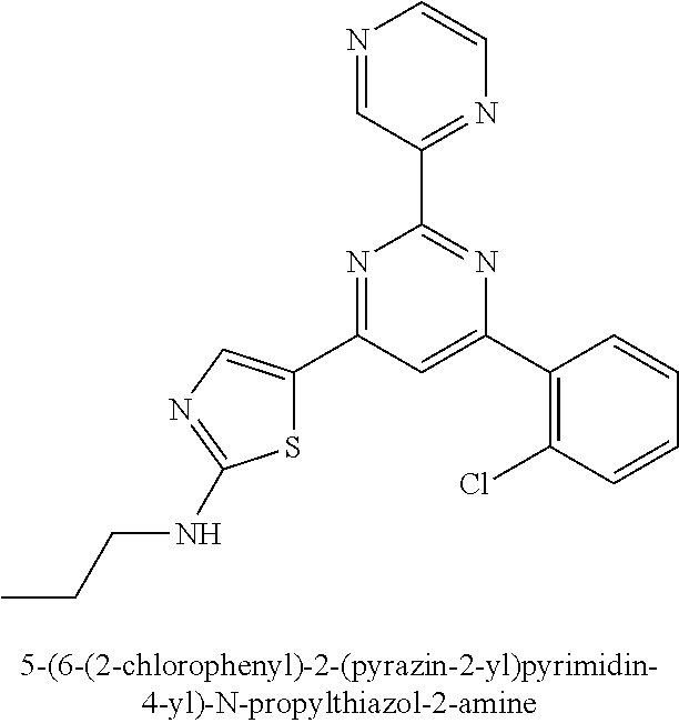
C1(C2=CC(C3=CN=C(NCCC)S3)=NC(C3=NC=CN=C3)=N2)=C(Cl)C=CC=C1
